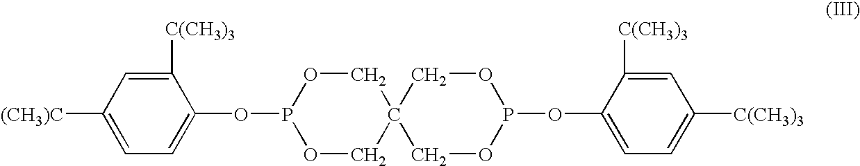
C1([C(CH3)3])=CC([(CH3)C])=CC=C1OP1OCC2(CO1)COP(OC1=CC=C([C(CH3)3])C=C1[C(CH3)3])OC2
